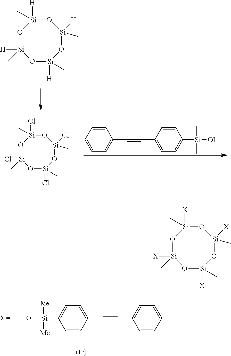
C1=C(C#CC2=CC=CC=C2)C=CC([Si](OC)([Me])[Me])=C1.O1[Si]([H])(C)O[Si]([H])(C)O[Si]([H])(C)O[Si]1([H])C.C1=CC=CC=C1C#CC1=CC=C([Si]([OLi])(C)C)C=C1.O1[Si](Cl)(C)O[Si](Cl)(C)O[Si](Cl)(C)O[Si]1(Cl)C.O1[Si]([X])(C)O[Si]([X])(C)O[Si]([X])(C)O[Si]1([X])C
